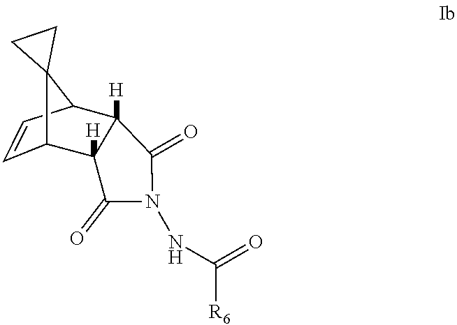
C1=CC2C3([H])C([H])(C1C21CC1)C(=O)N(NC([R6])=O)C3=O
